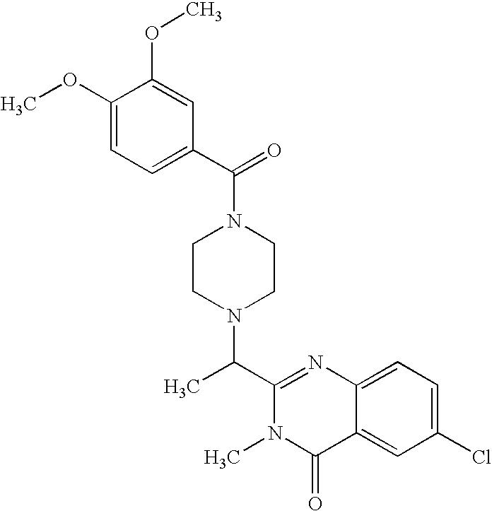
N1(C(C2=CC=C(OC)C(OC)=C2)=O)CCN(C(C2=NC3=CC=C(Cl)C=C3C(=O)N2C)C)CC1
